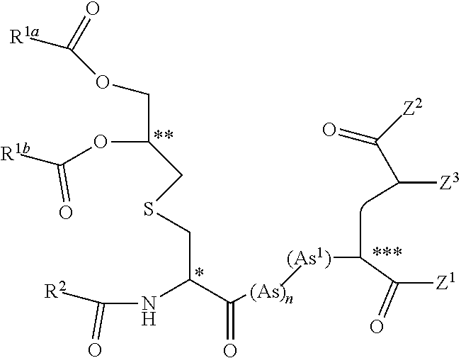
[R1a]C(OCC(OC([R1b])=O)CSCC(C([(As][(As1)]C(C([Z1])=O)C)=O)NC([R2])=O)=O.C([Z3])(C([Z2])=O)C
